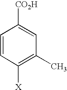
C1=CC([X])=C(C)C=C1[CO2H]
